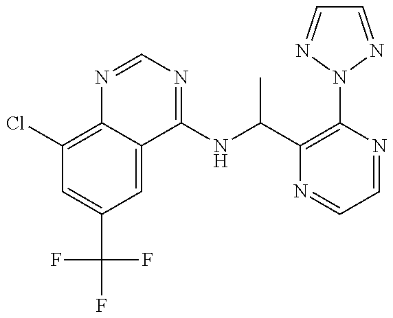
C1(Cl)=C2C(=CC(C(F)(F)F)=C1)C(NC(C1=C(N3N=CC=N3)N=CC=N1)C)=NC=N2
